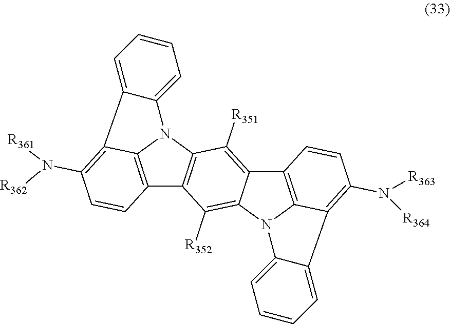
C12=C3N(C4=C1C([R352])=C1C(=C4[R351])C4=C5N1C1=CC=CC=C1C5=C(N([R363])[R364])C=C4)C1=CC=CC=C1C3=C(N([R362])[R361])C=C2
